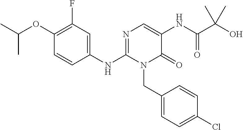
C1(OC(C)C)=C(F)C=C(NC2=NC=C(NC(C(O)(C)C)=O)C(=O)N2CC2=CC=C(Cl)C=C2)C=C1
